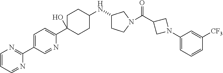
C1(NC2CCC(C3=CC=C(C4=NC=CC=N4)C=N3)(O)CC2)CCN(C(C2CN(C3=CC=CC([CF3])=C3)C2)=O)C1
